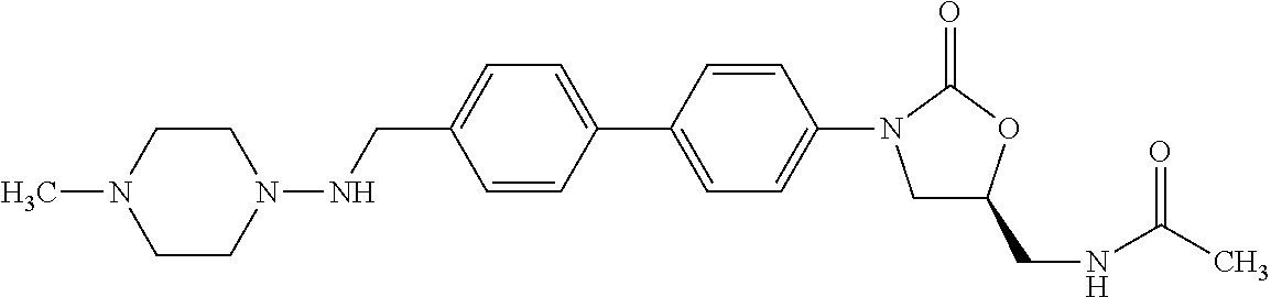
C(C1=CC=C(C2=CC=C(N3CC(CNC(C)=O)OC3=O)C=C2)C=C1)NN1CCN(C)CC1
